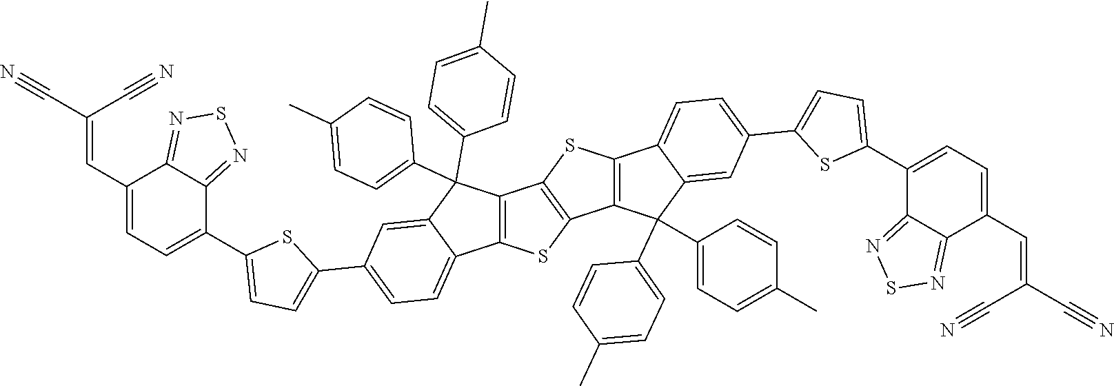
C12=C(C(C3=CC=C(C)C=C3)(C3=CC=C(C)C=C3)C3=CC(C4=CC=C(C5=CC=C(C=C(C#N)C#N)C6=NSN=C56)S4)=CC=C13)C1=C(S2)C2=C(S1)C1=CC=C(C3=CC=C(C4=CC=C(C=C(C#N)C#N)C5=NSN=C45)S3)C=C1C2(C1=CC=C(C)C=C1)C1=CC=C(C)C=C1
